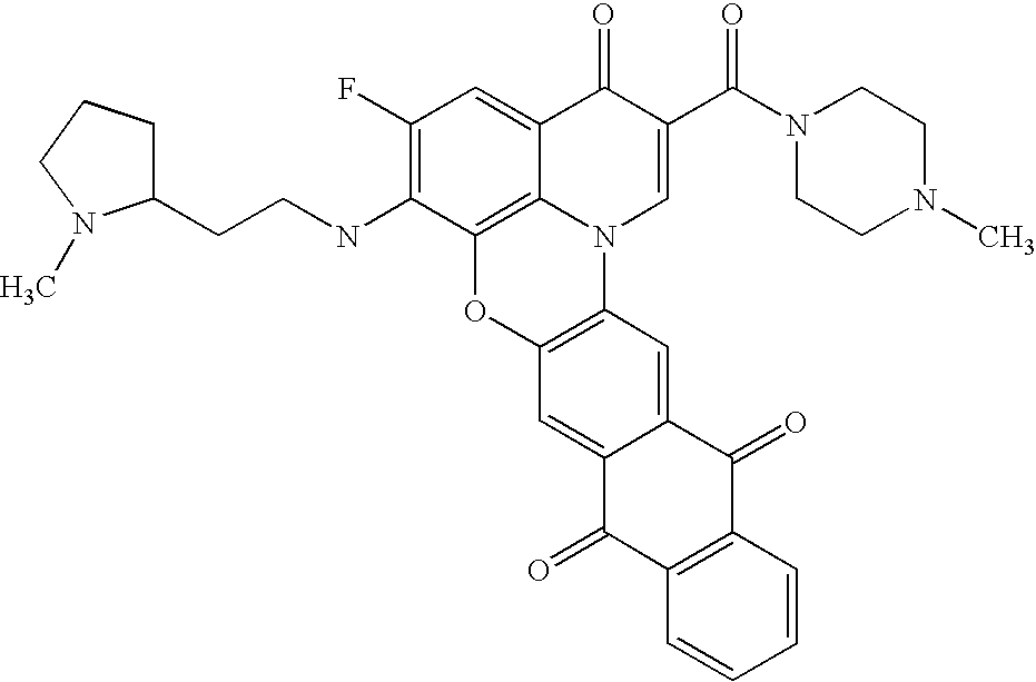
C1(F)=C(NCCC2CCCN2C)C2=C3C(=C1)C(=O)C(C(N1CCN(C)CC1)=O)=CN3C1=C(O2)C=C2C(=C1)C(=O)C1=C(C2=O)C=CC=C1
